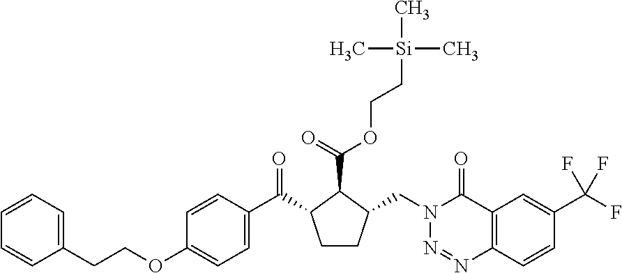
C1(OCCC2=CC=CC=C2)=CC=C(C(C2CCC(CN3N=NC4=C(C3=O)C=C(C(F)(F)F)C=C4)C2C(=O)OCC[Si](C)(C)C)=O)C=C1
